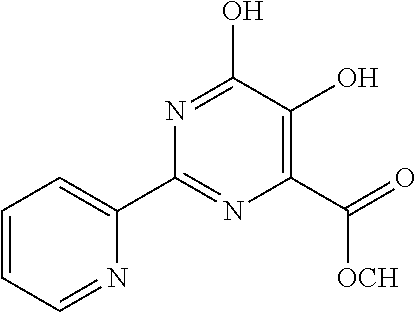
C1=CC=NC(C2=NC(C(=O)[OCH])=C(O)C(O)=N2)=C1
